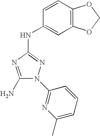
C1(N)=NC(NC2=CC3=C(C=C2)OCO3)=NN1C1=NC(C)=CC=C1
